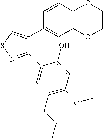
C1(C2=CC(CCC)=C(OC)C=C2O)=NSC=C1C1=CC2=C(C=C1)OCCO2
